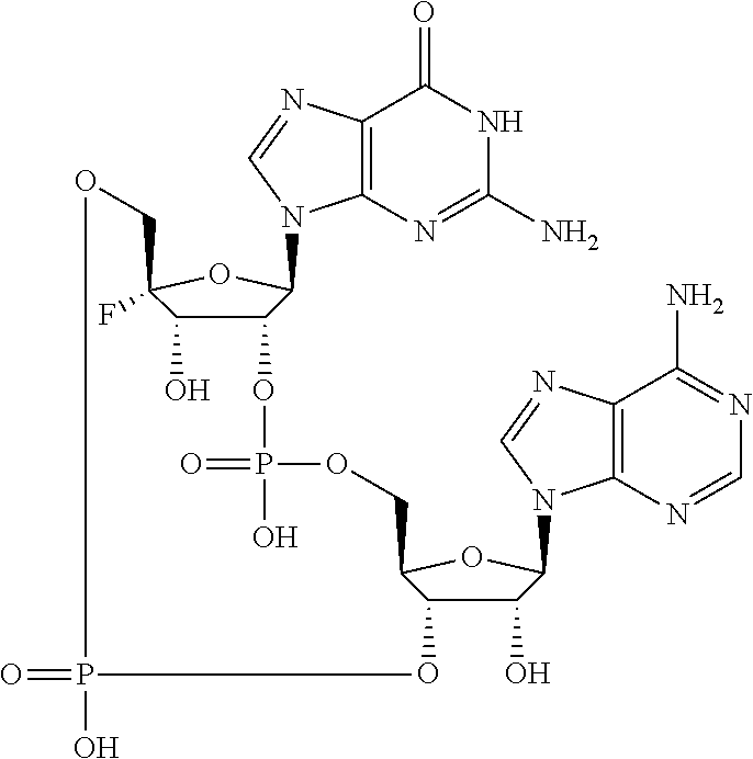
C12=C(N=C(N)NC1=O)N(C1C(OP(=O)(O)OCC3C(O)C(O)C(N4C5=C(C(N)=NC=N5)N=C4)O3)C(O)C(CO)(F)O1)C=N2.O=PO
